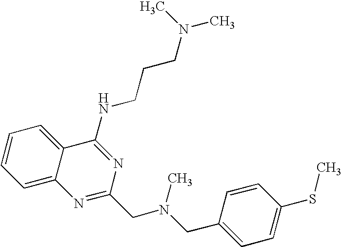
C1=C2C(=CC=C1)C(NCCCN(C)C)=NC(CN(CC1=CC=C(SC)C=C1)C)=N2
